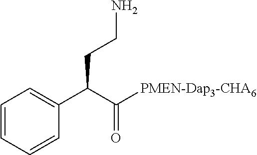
C1(C(C([PMEN-Dap3-CHA6])=O)CCN)=CC=CC=C1
